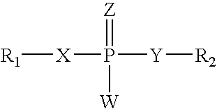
[R1][X]P(=[Z])([Y][R2])[W]
